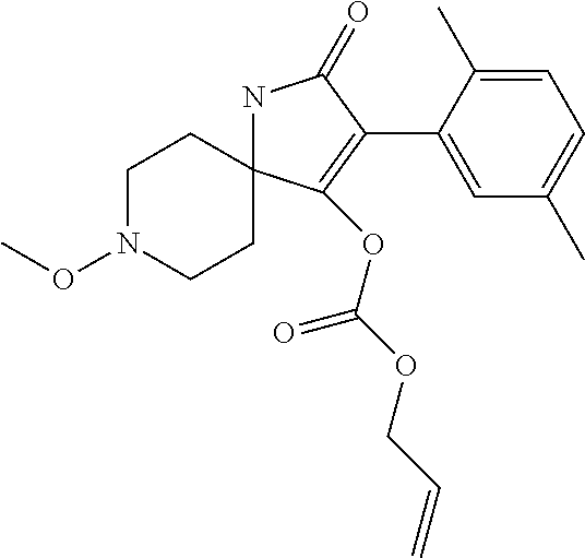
N1C2(C(OC(OCC=C)=O)=C(C3=CC(C)=CC=C3C)C1=O)CCN(OC)CC2
